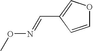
CON=CC1=COC=C1
